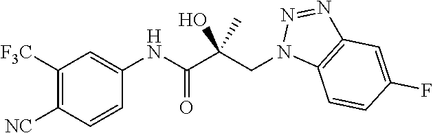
C1([F3C])=C([NC])C=CC(NC(C(CN2C3=C(N=N2)C=C(F)C=C3)(C)O)=O)=C1
